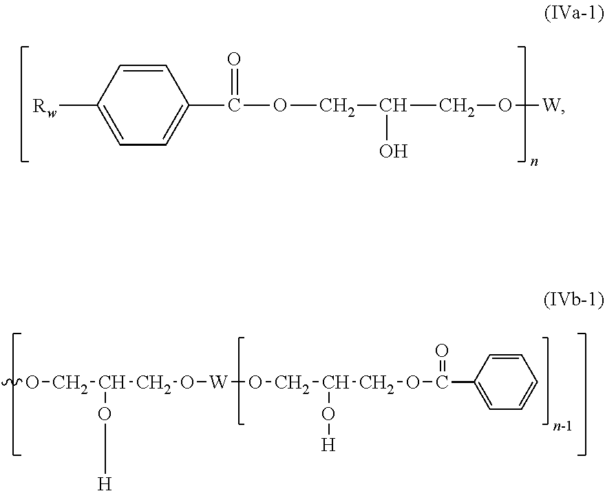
C1=CC([Rw])=CC=C1C(OCC(CO[W])O)=O.O(CC(CO[W]OCC(COC(=O)C1=CC=CC=C1)O[H])O[H])C
